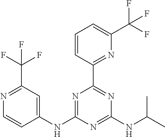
N1=C(NC2=CC(C(F)(F)F)=NC=C2)N=C(NC(C)C)N=C1C1=NC(C(F)(F)F)=CC=C1
